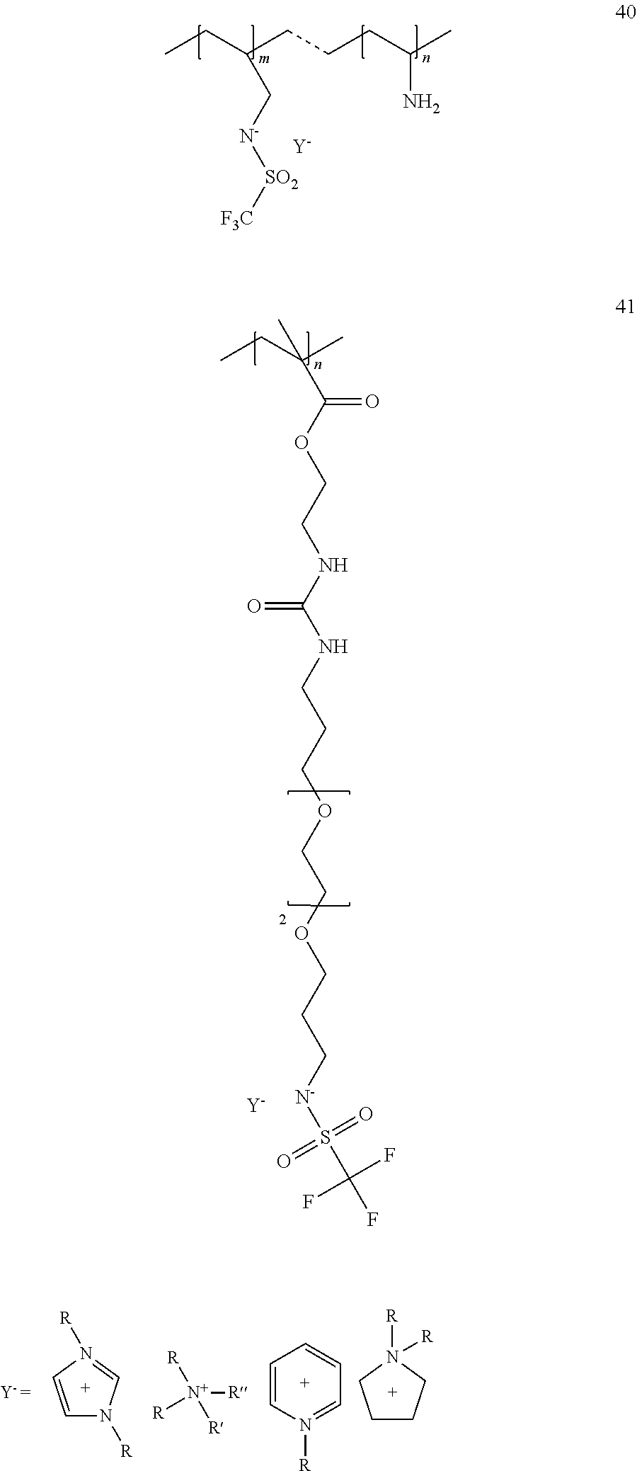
CCC(CCCC(C)N)C[N-][SO2][F3C].[Y].CCC(C)(C)C(OCCNC(NCCCOCCOCCC[N-]S(C(F)(F)F)(=O)=O)=O)=O.[Y].C1=CN([R])=CC=C1.C1=CN([R])=CN1[R].[R][N+]([R])([R])[R].C1CCN([R])([R])C1
